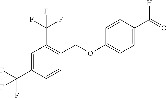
C1=C(C(F)(F)F)C=CC(COC2=CC=C(C(=O)[H])C(C)=C2)=C1C(F)(F)F
